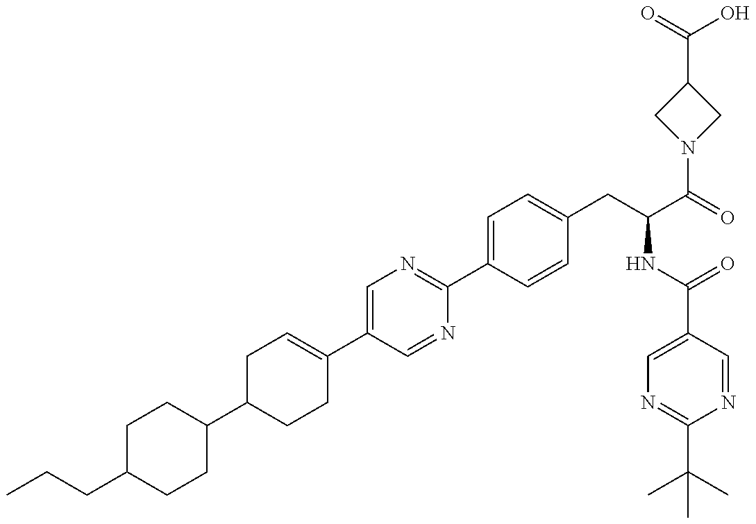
C1(C2CCC(C3=CN=C(C4=CC=C(CC(NC(=O)C5=CN=C(C(C)(C)C)N=C5)C(N5CC(C(O)=O)C5)=O)C=C4)N=C3)=CC2)CCC(CCC)CC1
